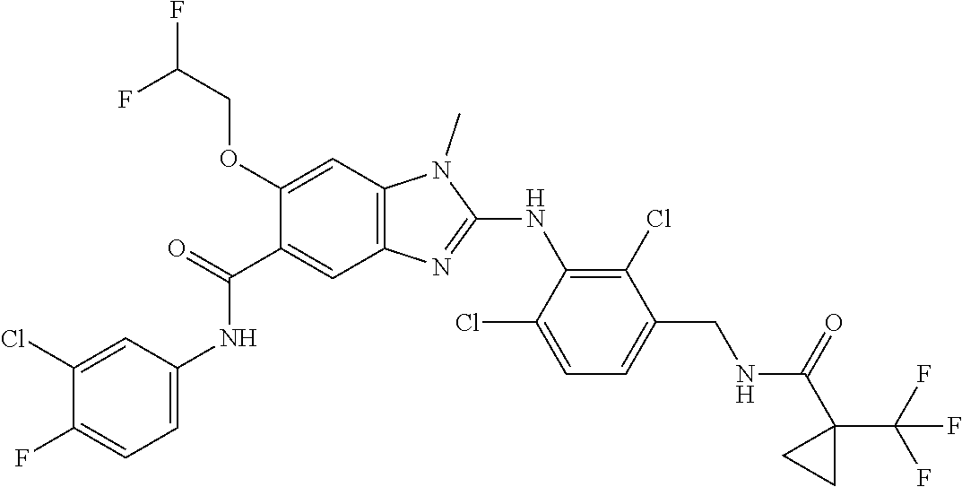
C1(Cl)=CC(NC(C2=CC3=C(C=C2OCC(F)F)N(C)C(NC2=C(Cl)C(CNC(C4(C(F)(F)F)CC4)=O)=CC=C2Cl)=N3)=O)=CC=C1F
